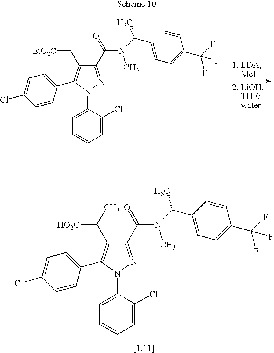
C1(C(=O)N(C)C(C2=CC=C(C(F)(F)F)C=C2)C)=NN(C2=CC=CC=C2Cl)C(C2=CC=C(Cl)C=C2)=C1C[EtO2C].C1(C(=O)N(C)C(C2=CC=C(C(F)(F)F)C=C2)C)=NN(C2=CC=CC=C2Cl)C(C2=CC=C(Cl)C=C2)=C1C([HO2C])C
